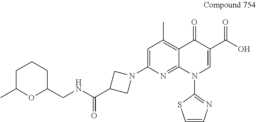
C1=C(N2CC(C(NCC3CCCC(C)O3)=O)C2)N=C2C(=C1C)C(=O)C(C(O)=O)=CN2C1=NC=CS1
